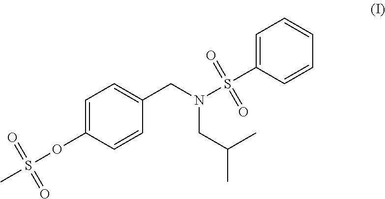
C1=C(S(N(CC(C)C)CC2=CC=C(OS(C)(=O)=O)C=C2)(=O)=O)C=CC=C1
